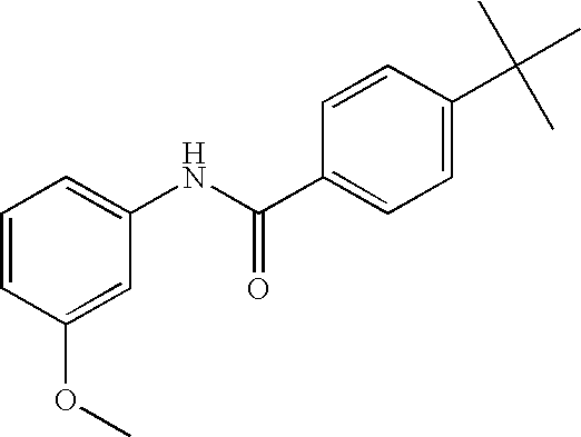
C1=CC(OC)=CC(NC(C2=CC=C(C(C)(C)C)C=C2)=O)=C1
